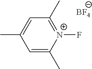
C1=C(C)[N+](F)=C(C)C=C1C.[BF4]
